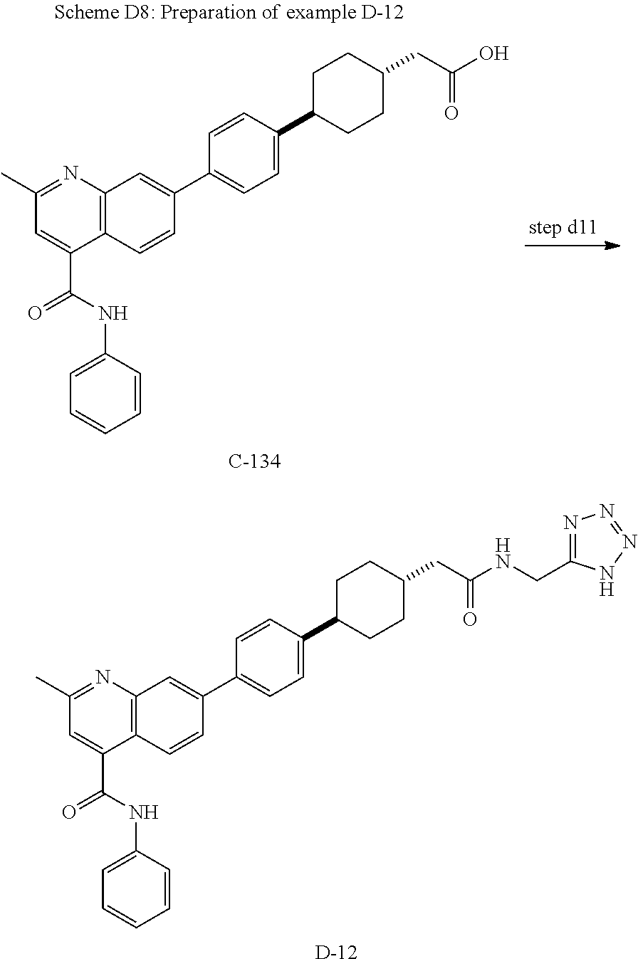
N1=C(C)C=C(C(=O)NC2=CC=CC=C2)C2=C1C=C(C1=CC=C(C3CCC(CC(NCC4=NN=NN4)=O)CC3)C=C1)C=C2.[D].N1=C(C)C=C(C(=O)NC2=CC=CC=C2)C2=C1C=C(C1=CC=C(C3CCC(CC(O)=O)CC3)C=C1)C=C2
